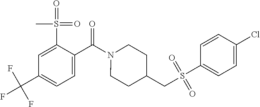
C1=C(S(=O)(=O)C)C(C(N2CCC(CS(C3=CC=C(Cl)C=C3)(=O)=O)CC2)=O)=CC=C1C(F)(F)F
